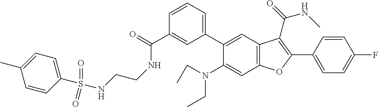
C1(C(=O)NCCNS(C2=CC=C(C)C=C2)(=O)=O)=CC(C2=CC3=C(C=C2N(CC)CC)OC(C2=CC=C(F)C=C2)=C3C(=O)NC)=CC=C1
